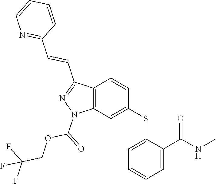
C1(SC2=CC3=C(C=C2)C(C=CC2=NC=CC=C2)=NN3C(=O)OCC(F)(F)F)=CC=CC=C1C(NC)=O
